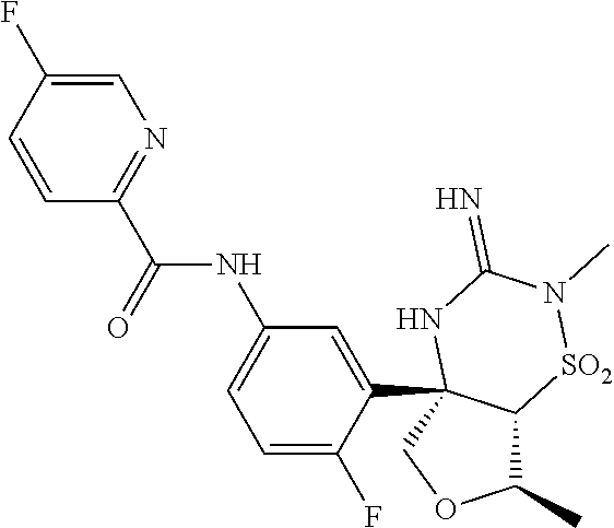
C1(C)C2C(C3=CC(NC(C4=NC=C(F)C=C4)=O)=CC=C3F)(CO1)NC(=N)N(C)[SO2]2
